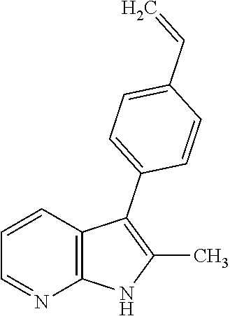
C1=CC2=C(N=C1)NC(C)=C2C1=CC=C(C=C)C=C1
